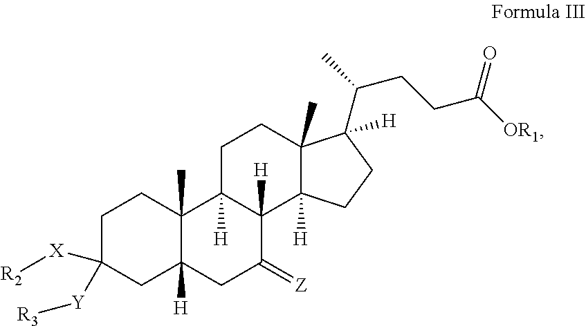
C1C([X][R2])([Y][R3])CC2([H])C(C)(C1)C1([H])C([H])(C(=[Z])C2)C2([H])C(C)(CC1)C(C(C)CCC([OR1])=O)([H])CC2
